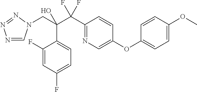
N1=CN(CC(C(C2=NC=C(OC3=CC=C(OC)C=C3)C=C2)(F)F)(O)C2=CC=C(F)C=C2F)N=N1
